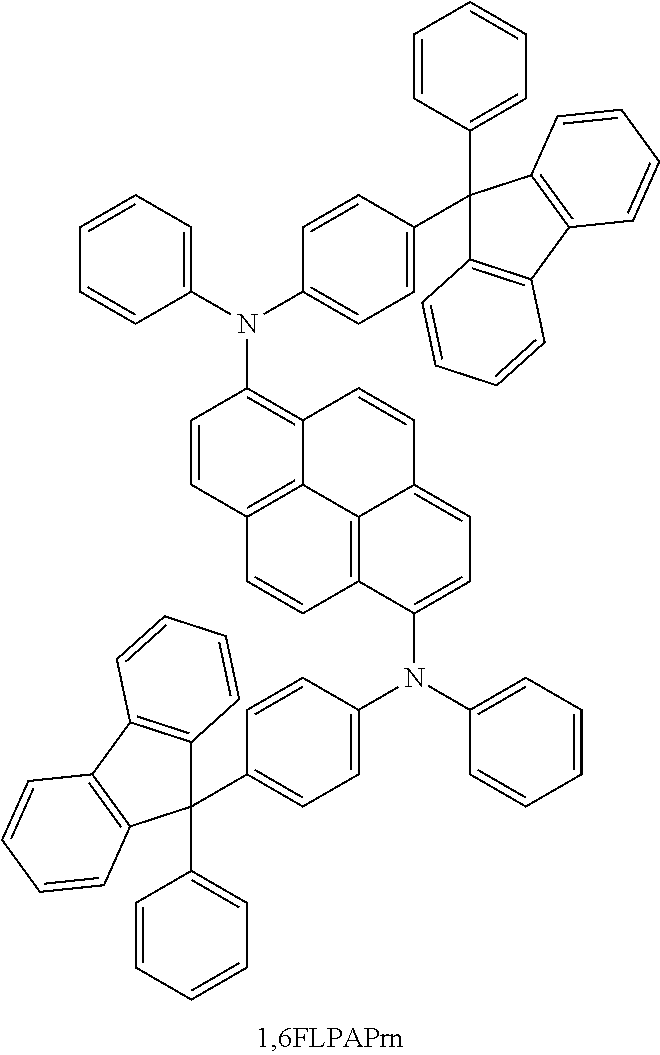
C1=CC(N(C2=CC=CC=C2)C2=CC=C(C3(C4=CC=CC=C4)C4=C(C5=C3C=CC=C5)C=CC=C4)C=C2)=C2C3=C1C=CC1=C3C(=CC=C1N(C1=CC=CC=C1)C1=CC=C(C3(C4=CC=CC=C4)C4=C(C5=C3C=CC=C5)C=CC=C4)C=C1)C=C2
